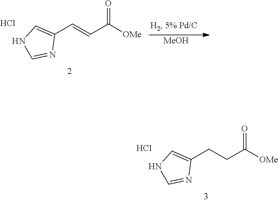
C1(CCC([OMe])=O)=CNC=N1.Cl.C1(C=CC([OMe])=O)=CNC=N1.Cl.[MeOH]
